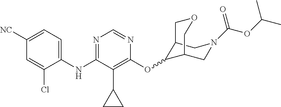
C1(NC2=NC=NC(OC3C4CN(C(OC(C)C)=O)CC3COC4)=C2C2CC2)=CC=C([NC])C=C1Cl
